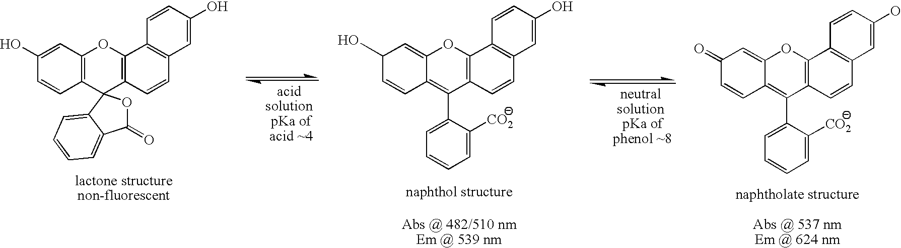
C1(=O)C=CC2=C(C3=CC=CC=C3[CO2])C3=C(OC2=C1)C1=C(C=C3)C=C(O)C=C1.C1(O)C=CC2=C(C3=CC=CC=C3[CO2])C3=C(OC2=C1)C1=C(C=C3)C=C(O)C=C1.C1(O)=CC2=C(C=C1)C1(C3=C(O2)C2=C(C=C3)C=C(O)C=C2)OC(=O)C2=CC=CC=C12
